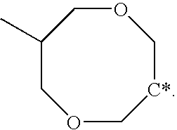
C1(C)COC[C*]COC1
